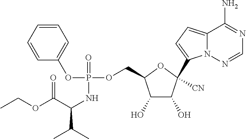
C1(O)C(O)C([CN])(C2=CC=C3N2N=CN=C3N)OC1COP(OC1=CC=CC=C1)(=O)NC(C(C)C)C(OCC)=O
